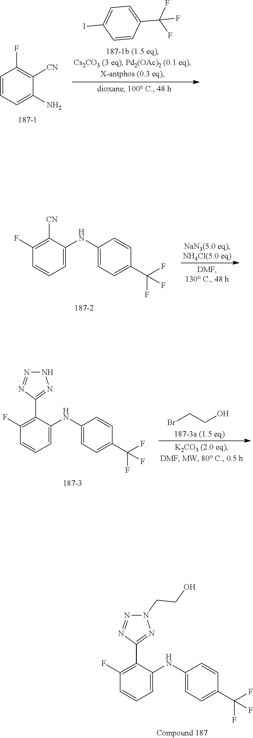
C1(F)=C([CN])C(NC2=CC=C(C(F)(F)F)C=C2)=CC=C1.BrCCO.C1(F)=C(C2=NNN=N2)C(NC2=CC=C(C(F)(F)F)C=C2)=CC=C1.C1(F)=C(C2=NN(CCO)N=N2)C(NC2=CC=C(C(F)(F)F)C=C2)=CC=C1.C1=CC=C(N)C([CN])=C1F.C1=CC(C(F)(F)F)=CC=C1I
